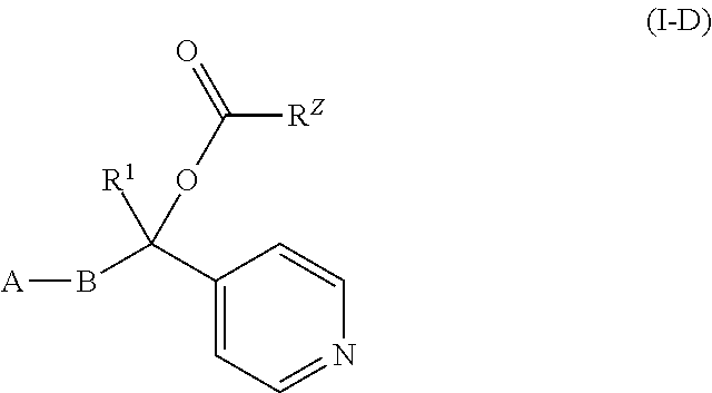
[A]BC(C1=CC=NC=C1)(OC(=O)[RZ])[R1]
